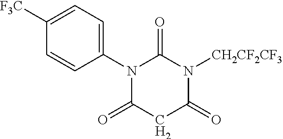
N1(C2=CC=C([F3C])C=C2)C(=O)CC(=O)N([CH2CF2CF3])C1=O
